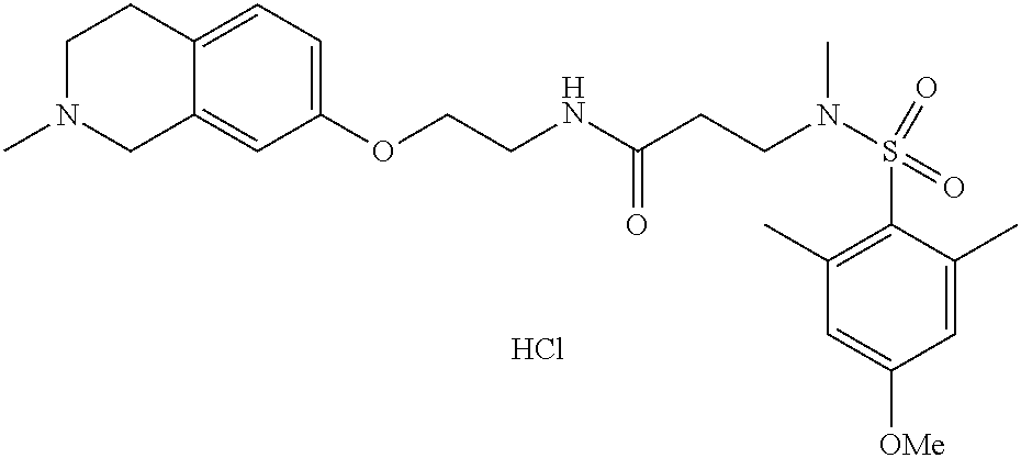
Cl.N(C(CCN(S(C1=C(C)C=C([OMe])C=C1C)(=O)=O)C)=O)CCOC1=CC=C2C(=C1)CN(C)CC2
